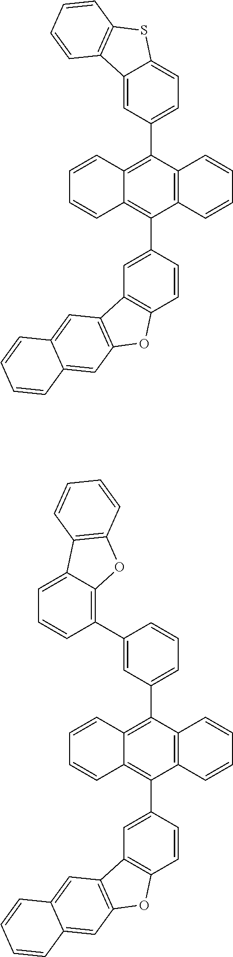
C1(C2=CC=C3C(=C2)C2=C(S3)C=CC=C2)=C2C(=C(C3=CC4=C(C=C3)OC3=C4C=C4C(=C3)C=CC=C4)C3=C1C=CC=C3)C=CC=C2.C1(C2=CC=CC(C3=C4C(=CC=C3)C3=C(O4)C=CC=C3)=C2)=C2C(=C(C3=CC4=C(C=C3)OC3=C4C=C4C(=C3)C=CC=C4)C3=C1C=CC=C3)C=CC=C2
